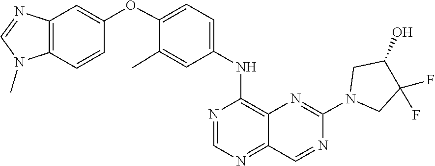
C1=NC(NC2=CC=C(OC3=CC4=C(N(C)C=N4)C=C3)C(C)=C2)=C2N=C(N3CC(F)(F)C(O)C3)N=CC2=N1
